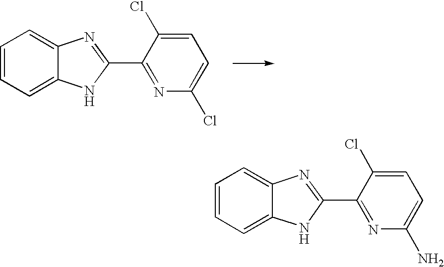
C1=CC=C2C(=C1)N=C(C1=NC(Cl)=CC=C1Cl)N2.C1=CC=C2C(=C1)N=C(C1=NC(N)=CC=C1Cl)N2
